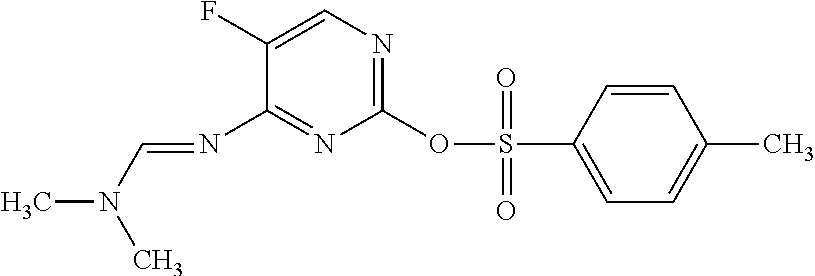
O(C1=NC=C(F)C(N=CN(C)C)=N1)S(C1=CC=C(C)C=C1)(=O)=O
